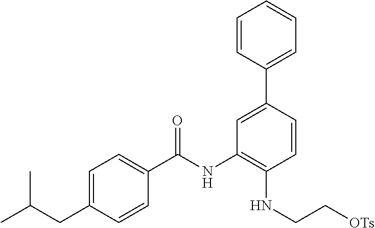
C1=C(CC(C)C)C=CC(C(NC2=C(NCC[OTs])C=CC(C3=CC=CC=C3)=C2)=O)=C1
